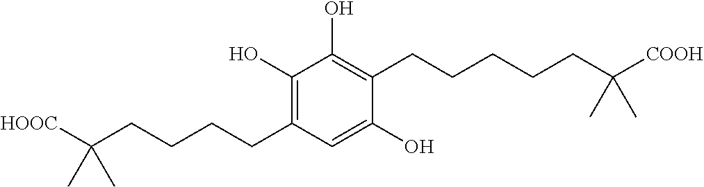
C1(O)=C(CCCCC([HOOC])(C)C)C=C(O)C(CCCCCC([COOH])(C)C)=C1O
